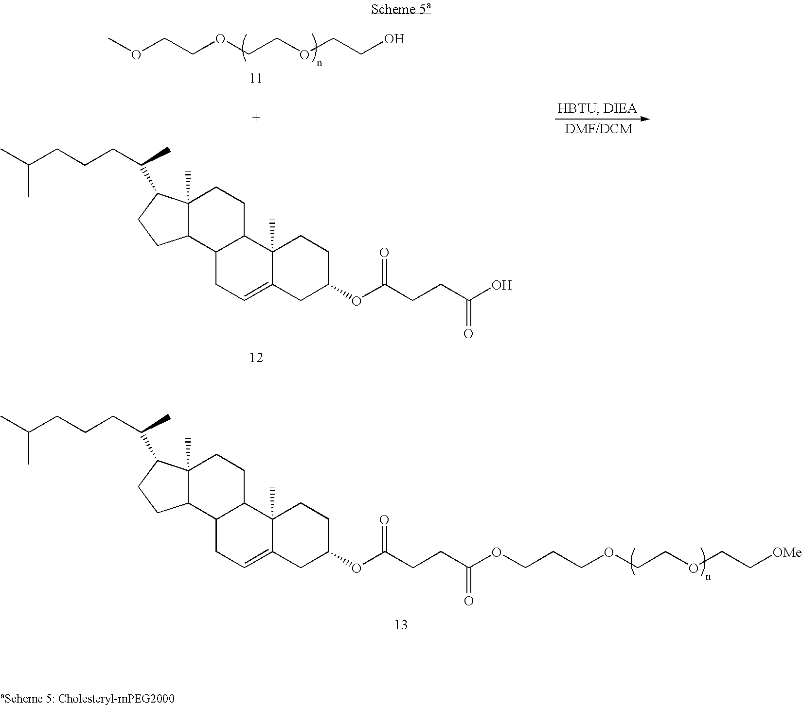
COCCOCCOCCO.CC(CCCC(C)C1C2(C)C(C3C(CC2)C2(C)C(=CC3)CC(OC(CCC(O)=O)=O)CC2)CC1)C.CC(CCCC(C)C1C2(C)C(C3C(CC2)C2(C)C(=CC3)CC(OC(CCC(OCCCOCCOCC[OMe])=O)=O)CC2)CC1)C
